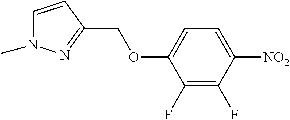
C1=CC(COC2=CC=C([NO2])C(F)=C2F)=NN1C
